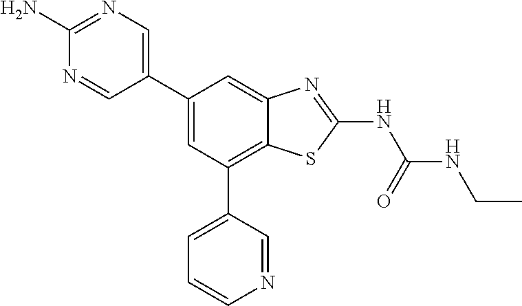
C1(C2=CC(C3=CC=CN=C3)=C3C(=C2)N=C(NC(NCC)=O)S3)=CN=C(N)N=C1
